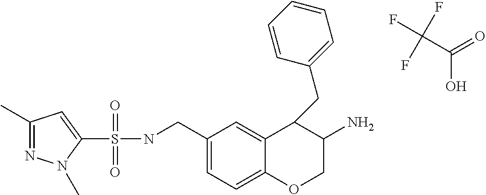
C1(S(NCC2=CC=C3C(=C2)C(CC2=CC=CC=C2)C(N)CO3)(=O)=O)=CC(C)=NN1C.C(C(=O)O)(F)(F)F
